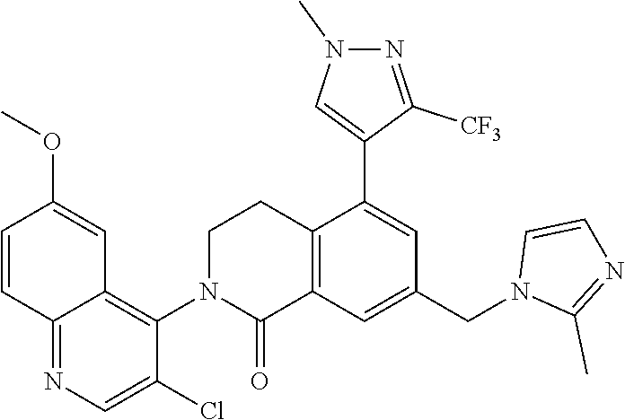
C12=C(C=C(CN3C(C)=NC=C3)C=C1C1=CN(C)N=C1[CF3])C(=O)N(C1=C3C(=NC=C1Cl)C=CC(OC)=C3)CC2
